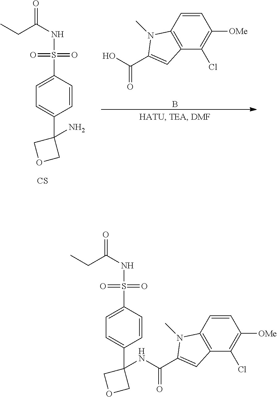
C1=CC2=C(C(Cl)=C1[OMe])C=C(C(=O)O)N2C.B.CCC(NS(C1=CC=C(C2(N)COC2)C=C1)(=O)=O)=O.[CS].CCC(NS(C1=CC=C(C2(NC(=O)C3=CC4=C(C=CC([OMe])=C4Cl)N3C)COC2)C=C1)(=O)=O)=O
